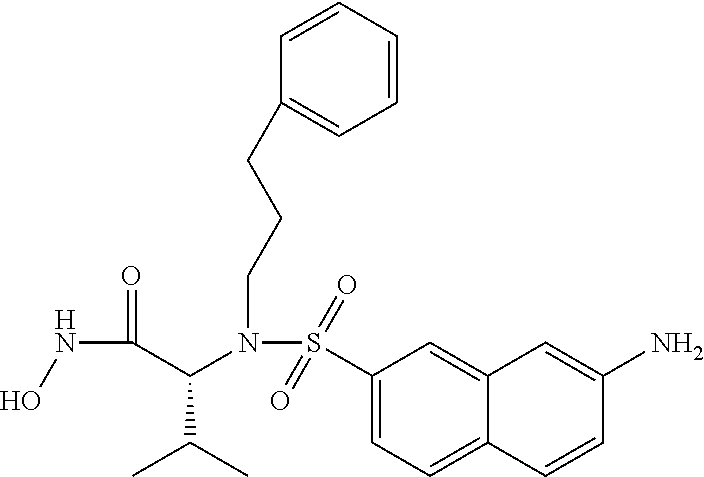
C1(S(N(C(C(NO)=O)C(C)C)CCCC2=CC=CC=C2)(=O)=O)=CC=C2C(=C1)C=C(N)C=C2
